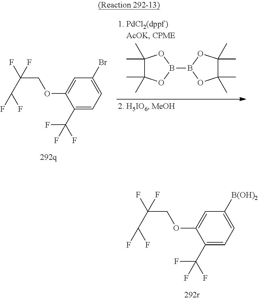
C1(C(F)(F)F)=CC=C([B(OH)2])C=C1OCC(F)(C(F)F)F.C1(C(F)(F)F)=CC=C(Br)C=C1OCC(F)(C(F)F)F.C1(C)(C)C(C)(C)OB(B2OC(C)(C)C(C)(C)O2)O1
